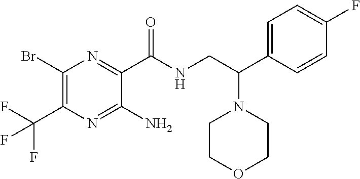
C1(Br)=C(C(F)(F)F)N=C(N)C(C(NCC(C2=CC=C(F)C=C2)N2CCOCC2)=O)=N1
